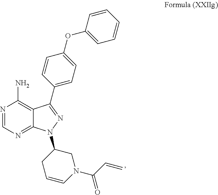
N1=CN=C2C(=C1N)C(C1=CC=C(OC3=CC=CC=C3)C=C1)=NN2C1CC=CN(C(=O)C=C)C1
